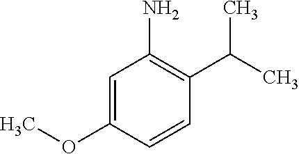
NC1=C(C(C)C)C=CC(OC)=C1
